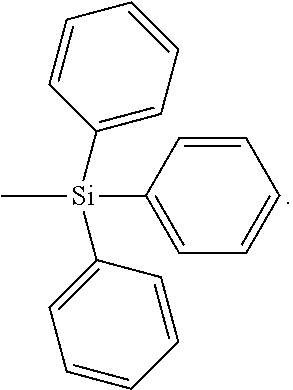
C1([Si](C2=CC=CC=C2)(C2=CC=CC=C2)C)=CC=CC=C1
